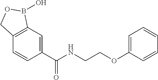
C1=C(C(NCCOC2=CC=CC=C2)=O)C=CC2=C1B(O)OC2
